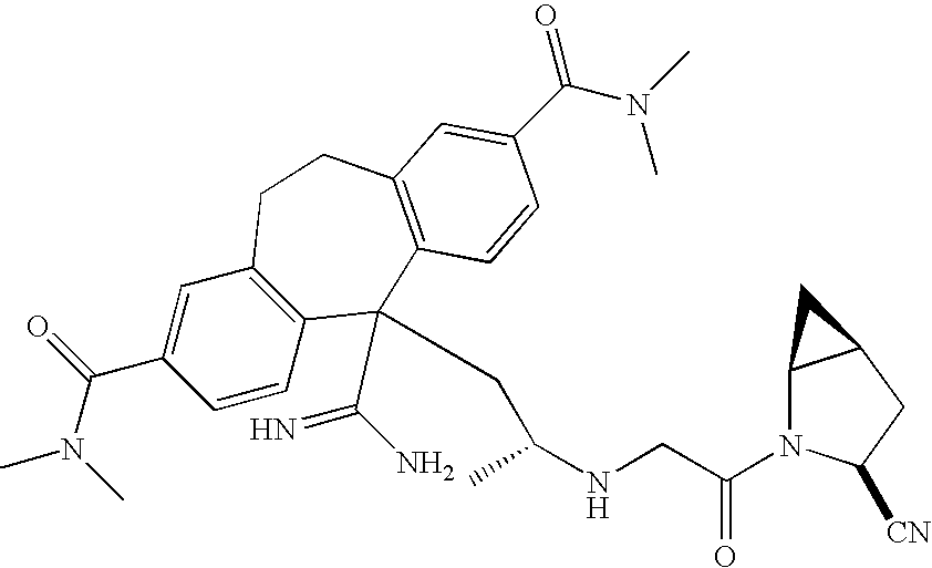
CN(C(C1=CC2=C(C=C1)C(C(N)=N)(CC(NCC(N1C3C(CC1[CN])C3)=O)C)C1=C(CC2)C=C(C(N(C)C)=O)C=C1)=O)C
